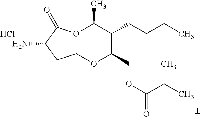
NC1C(=O)OC(C)C(CCCC)C(COC(=O)C(C)C)OCC1.Cl
